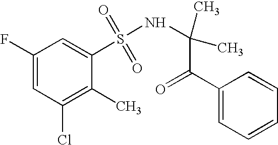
C1=C(F)C=C(S(NC(C(C2=CC=CC=C2)=O)(C)C)(=O)=O)C(C)=C1Cl
